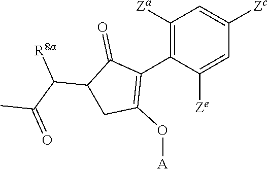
C1([Za])=C(C2=C(O[A])CC(C([R8a])C(C)=O)C2=O)C([Ze])=CC([Zc])=C1
